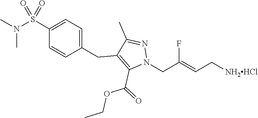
C(C1=C(C(=O)OCC)N(CC(=CC[NH2HCl])F)N=C1C)C1=CC=C(S(N(C)C)(=O)=O)C=C1
